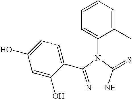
N1=C(C2=CC=C(O)C=C2O)N(C2=CC=CC=C2C)C(=S)N1
